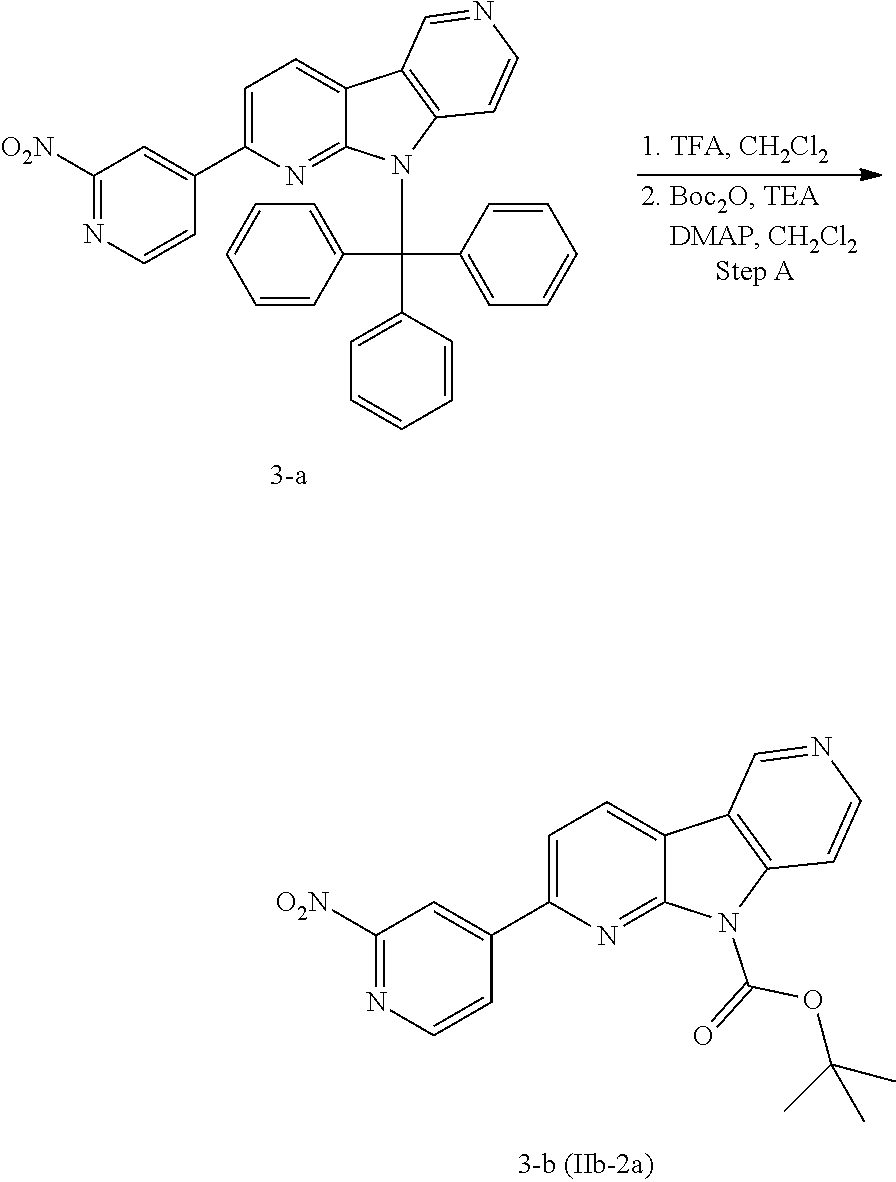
C1([O2N])=NC=CC(C2=CC=C3C(=N2)N(C(=O)OC(C)(C)C)C2=C3C=NC=C2)=C1.C1([O2N])=NC=CC(C2=CC=C3C(=N2)N(C(C2=CC=CC=C2)(C2=CC=CC=C2)C2=CC=CC=C2)C2=C3C=NC=C2)=C1
